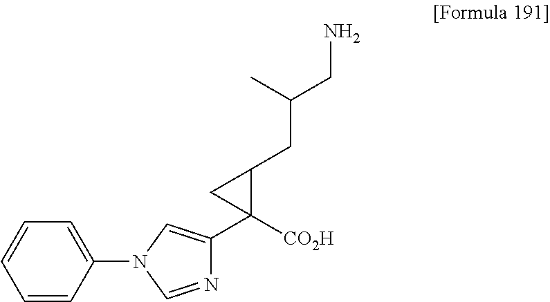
N1(C2=CC=CC=C2)C=NC(C2([CO2H])C(CC(CN)C)C2)=C1
